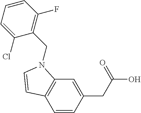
C1=CC(CC(O)=O)=CC2=C1C=CN2CC1=C(F)C=CC=C1Cl
